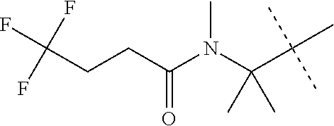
C(C(C)(C)C)(C)(C)N(C(CCC(F)(F)F)=O)C
